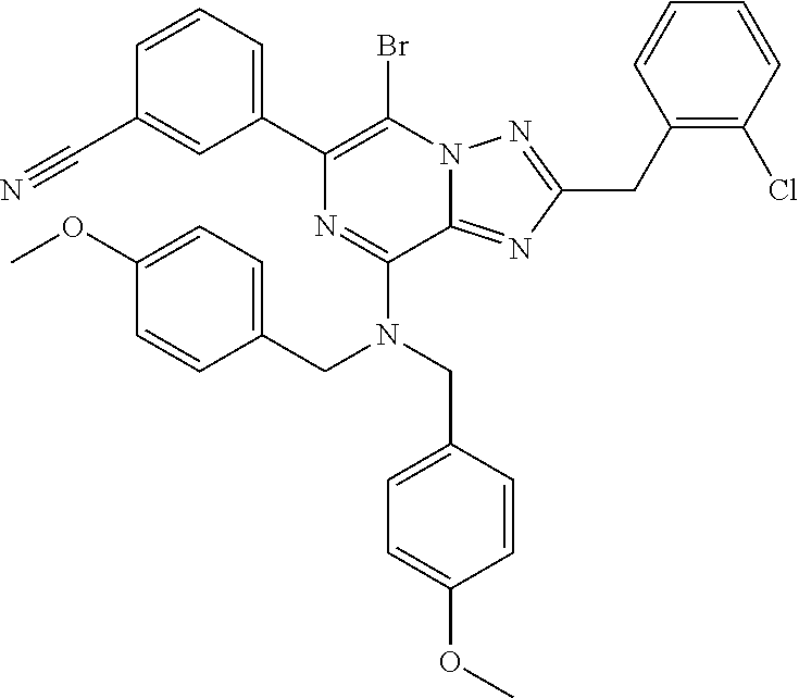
C1=CC=C(C2=C(Br)N3C(=NC(CC4=C(Cl)C=CC=C4)=N3)C(N(CC3=CC=C(OC)C=C3)CC3=CC=C(OC)C=C3)=N2)C=C1C#N
